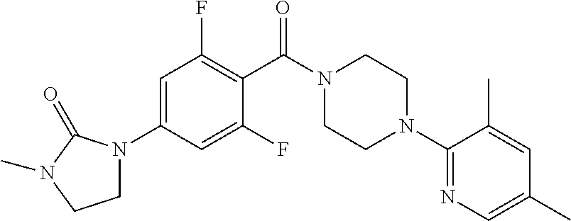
C1(C(N2CCN(C3=NC=C(C)C=C3C)CC2)=O)=C(F)C=C(N2CCN(C)C2=O)C=C1F
